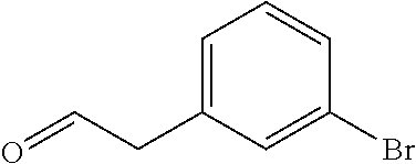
C1=C(CC=O)C=C(Br)C=C1
